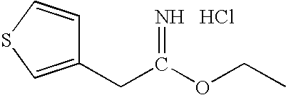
C(C(OCC)=N)C1=CSC=C1.Cl
